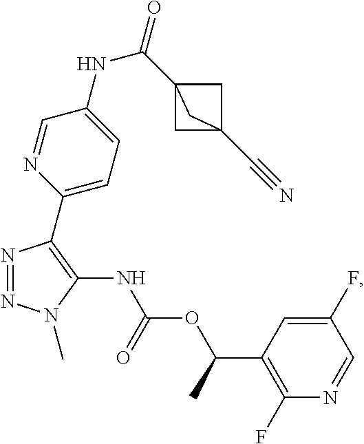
N1=NN(C)C(NC(OC(C2=C(F)N=CC(F)=C2)C)=O)=C1C1=CC=C(NC(=O)C23CC(C#N)(C2)C3)C=N1
